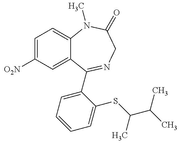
C1=C([O2N])C=C2C(=C1)N(C)C(=O)CN=C2C1=CC=CC=C1SC(C(C)C)C
